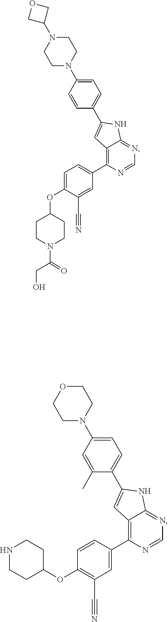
C1=CC(C2=C3C(=NC=N2)NC(C2=CC=C(N4CCOCC4)C=C2C)=C3)=CC(C#N)=C1OC1CCNCC1.C1=C(OC2CCN(C(CO)=O)CC2)C(C#N)=CC(C2=C3C(=NC=N2)NC(C2=CC=C(N4CCN(C5COC5)CC4)C=C2)=C3)=C1
